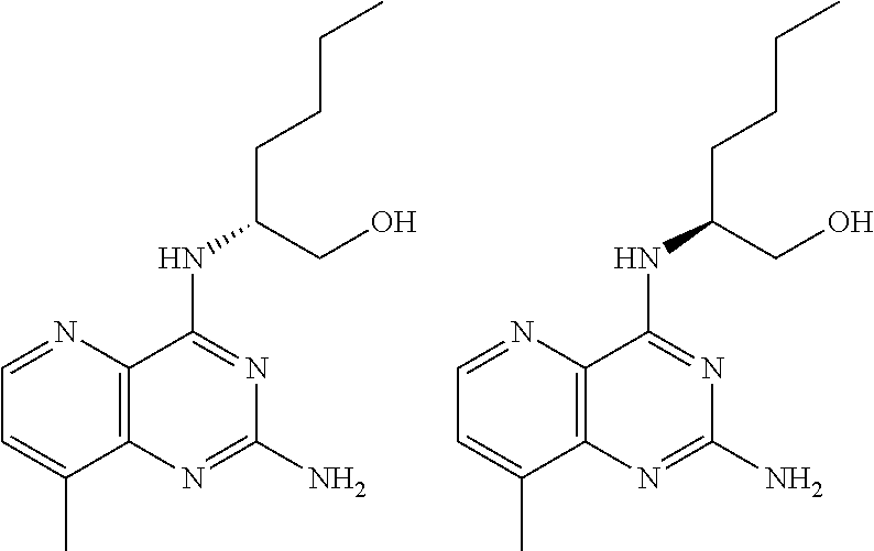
C1=NC2=C(C(C)=C1)N=C(N)N=C2NC(CCCC)CO.C1=NC2=C(C(C)=C1)N=C(N)N=C2NC(CCCC)CO
